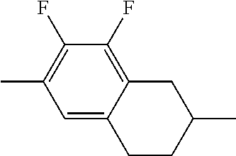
C1(F)=C(C)C=C2C(=C1F)CC(C)CC2
